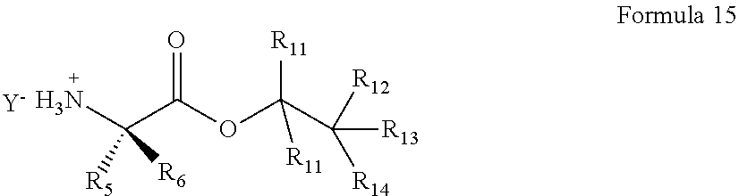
C(C([R12])([R14])[R13])([R11])([R11])OC(C(N)([R5])[R6])=O.[Y]
